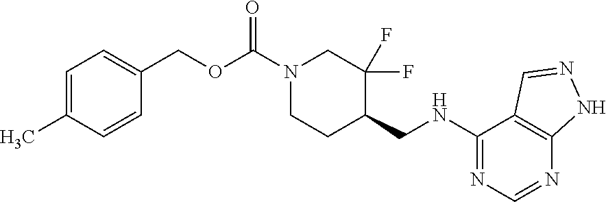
N1N=CC2=C1N=CN=C2NCC1CCN(C(OCC2=CC=C(C)C=C2)=O)CC1(F)F
